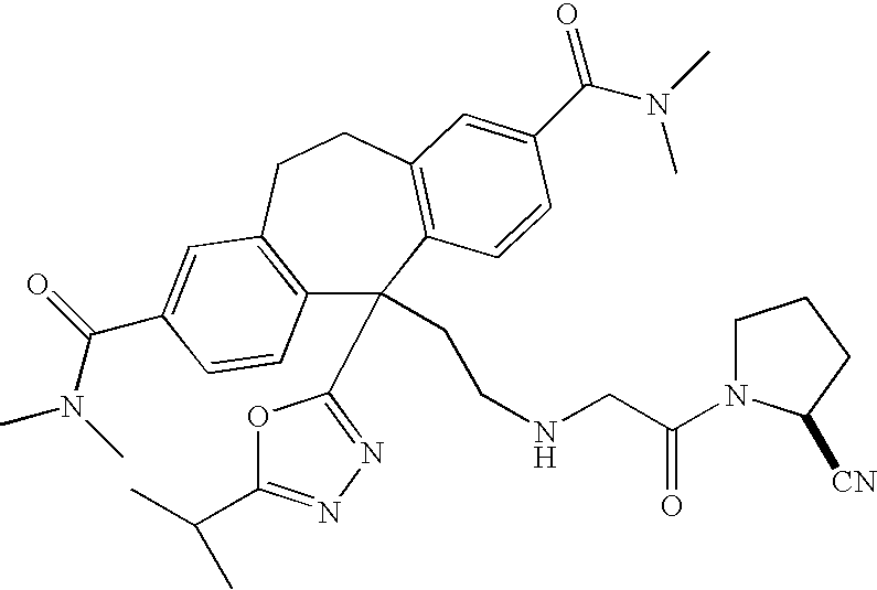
C12=C(CCC3=C(C1(CCNCC(=O)N1CCCC1[CN])C1=NN=C(C(C)C)O1)C=CC(C(=O)N(C)C)=C3)C=C(C(N(C)C)=O)C=C2
